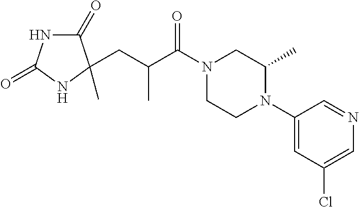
C1(=O)NC(=O)NC1(C)CC(C(N1CCN(C2=CC(Cl)=CN=C2)C(C)C1)=O)C
